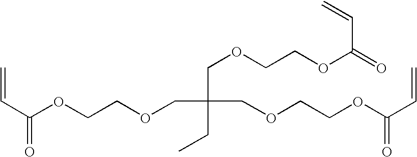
C(=O)(C=C)OCCOCC(COCCOC(C=C)=O)(COCCOC(=O)C=C)CC
